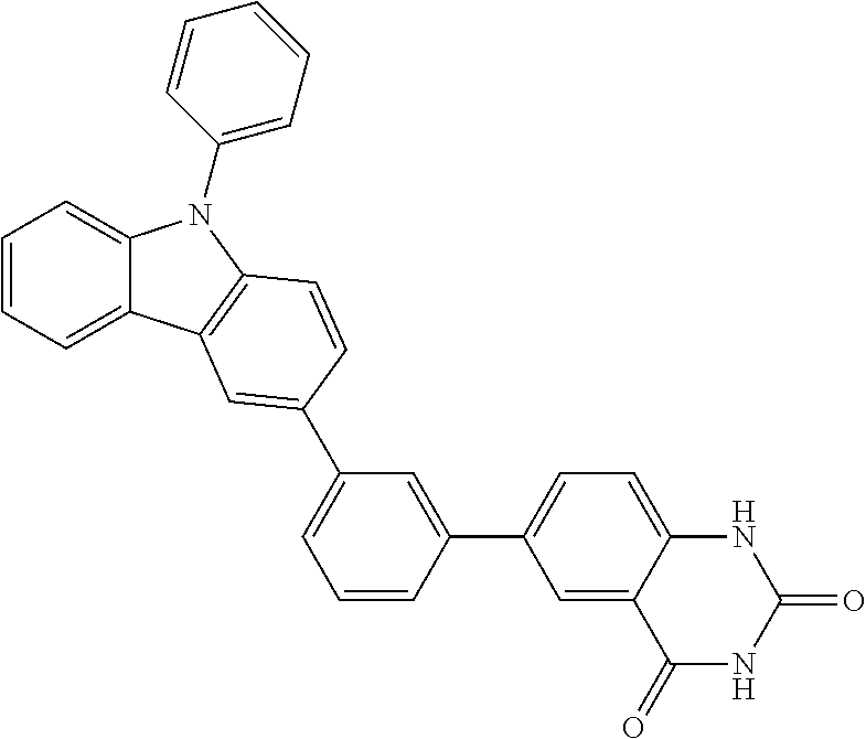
C1=CC=C2C(=C1)N(C1=CC=CC=C1)C1=C2C=C(C2=CC=CC(C3=CC=C4C(=C3)C(=O)NC(=O)N4)=C2)C=C1
